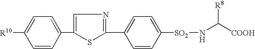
C1=CC(C2=CN=C(C3=CC=C([SO2]NC([COOH])[R8])C=C3)S2)=CC=C1[R10]
